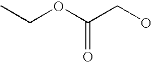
CCOC(CO)=O
